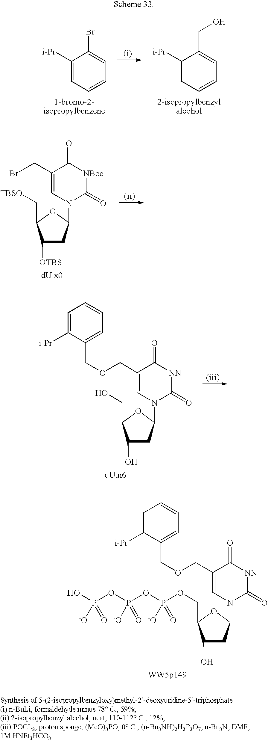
C1([i-Pr])=CC=CC=C1Br.C1([i-Pr])=CC=CC=C1CO.C1(O)CC(N2C(=O)[NN]C(=O)C(COCC3=CC=CC=C3[i-Pr])=C2)OC1COP(OP(OP(O)([-O])=O)([-O])=O)([-O])=O.C1([OTBS])CC(N2C(=O)[NBoc]C(=O)C(CBr)=C2)OC1C[TBSO].C1(O)CC(N2C(=O)[NN]C(=O)C(COCC3=CC=CC=C3[i-Pr])=C2)OC1CO
